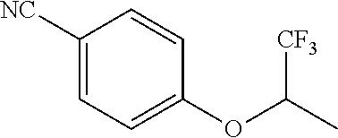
C1([NC])=CC=C(OC(C)[CF3])C=C1
